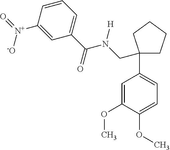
C(N(C(C1=CC=CC([N+](=O)[O-])=C1)=O)[H])C1(C2=CC=C(OC)C(OC)=C2)CCCC1
